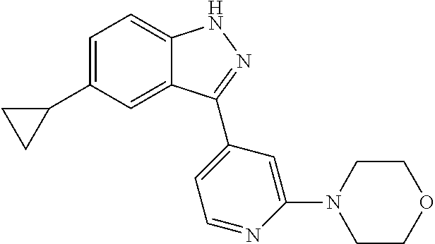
C1=C(C2CC2)C=C2C(=C1)NN=C2C1=CC=NC(N2CCOCC2)=C1
